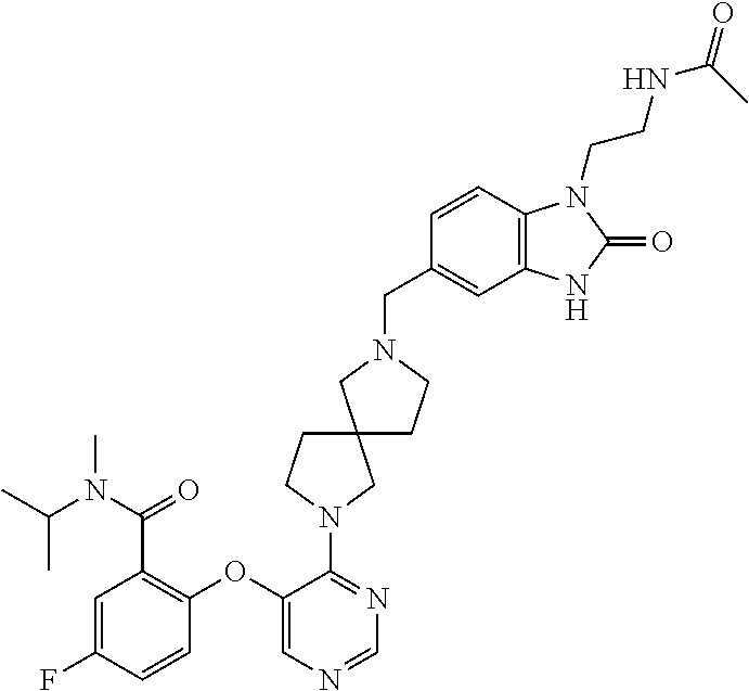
C1(OC2=C(C(N(C(C)C)C)=O)C=C(F)C=C2)=CN=CN=C1N1CCC2(C1)CCN(CC1=CC3=C(C=C1)N(CCNC(C)=O)C(=O)N3)C2
